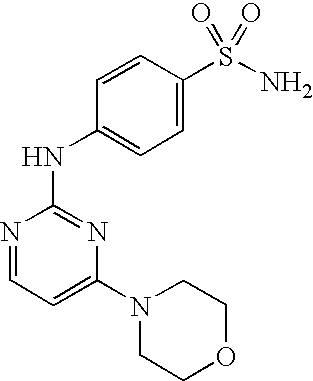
N1=CC=C(N2CCOCC2)N=C1NC1=CC=C(S(N)(=O)=O)C=C1
